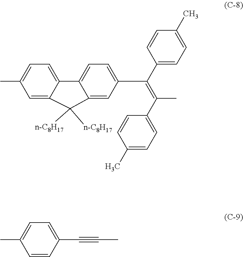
C1=C(C)C=CC(C#CC)=C1.C1=C(C)C=C2C(=C1)C1=CC=C(C(=C(C)C3=CC=C(C)C=C3)C3=CC=C(C)C=C3)C=C1C2([n-C8H17])[n-C8H17]
